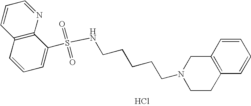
Cl.C(CCCCN1CCC2=C(C1)C=CC=C2)NS(=O)(=O)C1=CC=CC2=C1N=CC=C2
